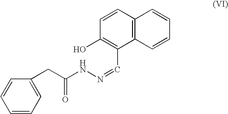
C12=C(C=CC(O)=C1C=NNC(CC1=CC=CC=C1)=O)C=CC=C2
